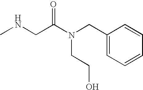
CNCC(N(CCO)CC1=CC=CC=C1)=O
